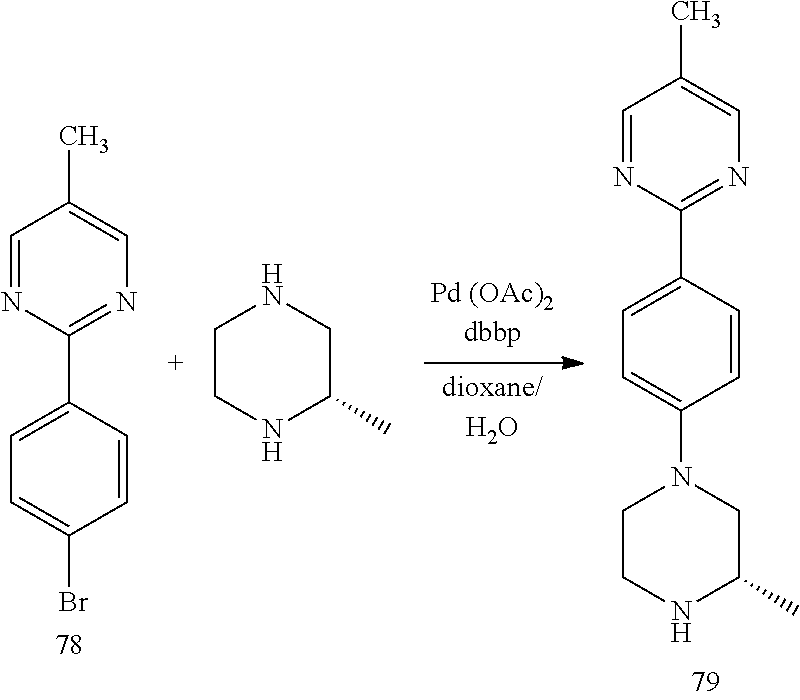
C1=NC(C2=CC=C(Br)C=C2)=NC=C1C.C1CNC(C)CN1.C1=NC(C2=CC=C(N3CCNC(C)C3)C=C2)=NC=C1C
